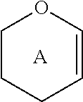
C1CCC=CO1.[A]
